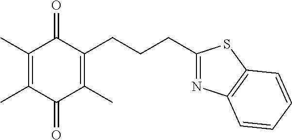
C1(C)=C(C)C(=O)C(C)=C(CCCC2=NC3=C(S2)C=CC=C3)C1=O
